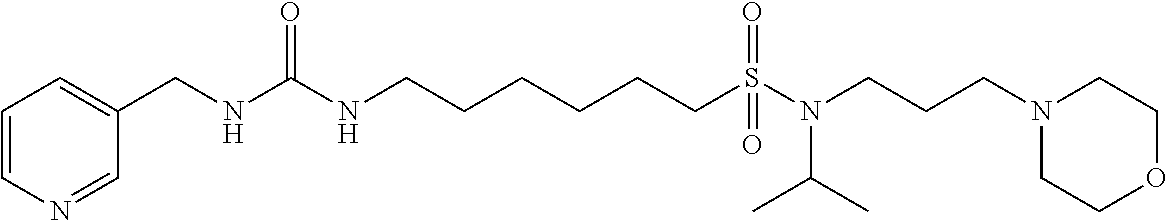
C1=CN=CC(CNC(NCCCCCCS(N(CCCN2CCOCC2)C(C)C)(=O)=O)=O)=C1
